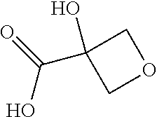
O=C(O)C1(O)COC1
